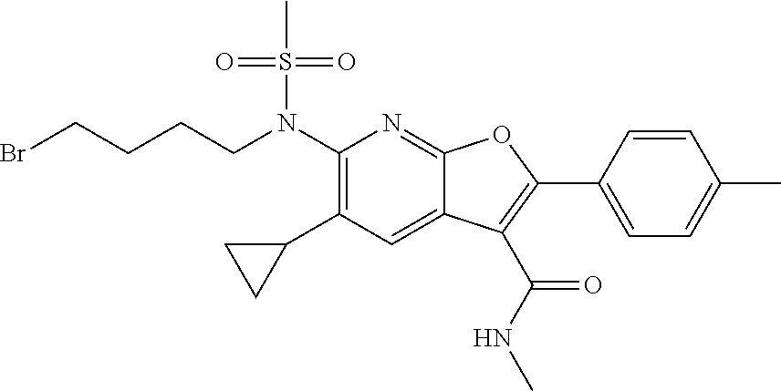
N(C1=C(C2CC2)C=C2C(=N1)OC(C1=CC=C(C)C=C1)=C2C(NC)=O)(S(C)(=O)=O)CCCCBr
